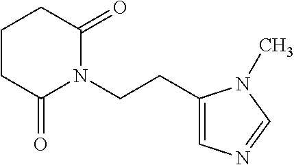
C1CC(=O)N(CCC2=CN=CN2C)C(=O)C1
